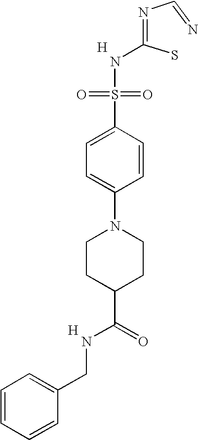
C1=C(S(=O)(=O)NC(S)=NC=N)C=CC(N2CCC(C(=O)NCC3=CC=CC=C3)CC2)=C1.[H].[H]
